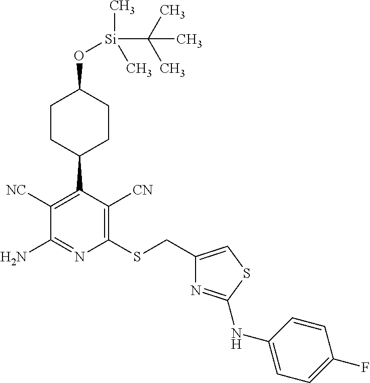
C1([NC])=C(C2CCC(O[Si](C)(C)C(C)(C)C)CC2)C([CN])=C(SCC2=CSC(NC3=CC=C(F)C=C3)=N2)N=C1N
